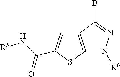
C12=C(SC(C(N[R3])=O)=C1)N([R6])N=C2B
